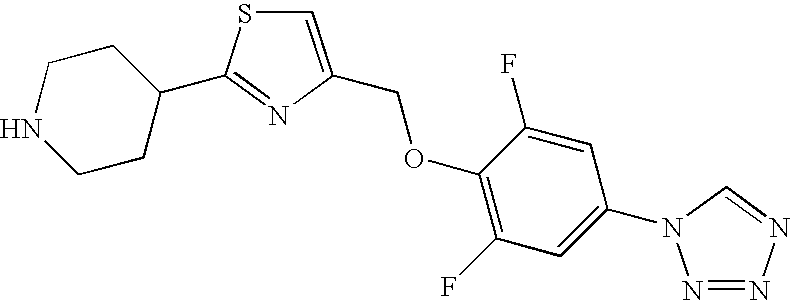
C1=C(COC2=C(F)C=C(N3N=NN=C3)C=C2F)N=C(C2CCNCC2)S1
